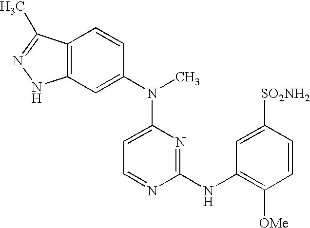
C12=C(C=C(N(C3=CC=NC(NC4=C([OMe])C=CC([SO2NH2])=C4)=N3)C)C=C1)NN=C2C
